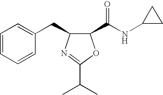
C1(C(NC2CC2)=O)C(CC2=CC=CC=C2)N=C(C(C)C)O1
